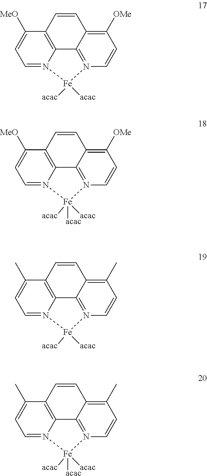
C1=N2C3=C(C([MeO])=C1)C=CC1=C([OMe])C=CN(=C31)[Fe]2([acac])[acac].C1=N2C3=C(C([MeO])=C1)C=CC1=C([OMe])C=CN(=C31)[Fe]2([acac])([acac])[acac].C1=N2C3=C(C(C)=C1)C=CC1=C(C)C=CN(=C31)[Fe]2([acac])([acac])[acac].C1=N2C3=C(C(C)=C1)C=CC1=C(C)C=CN(=C31)[Fe]2([acac])[acac]
